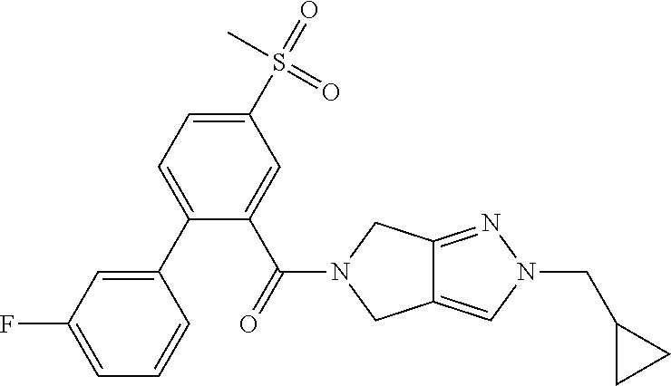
C12=CN(CC3CC3)N=C1CN(C(C1=CC(S(=O)(C)=O)=CC=C1C1=CC(F)=CC=C1)=O)C2
